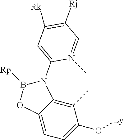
C1(C)=C2C(=CC=C1O[Ly])OB([Rp])N2C1=CC([Rk])=C([Rj])C=N1C
